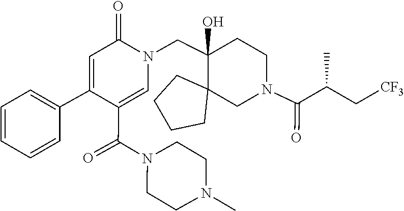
C1(C(N2CCN(C)CC2)=O)=CN(CC2(O)C3(CN(C(=O)C(C[CF3])C)CC2)CCCC3)C(=O)C=C1C1=CC=CC=C1
